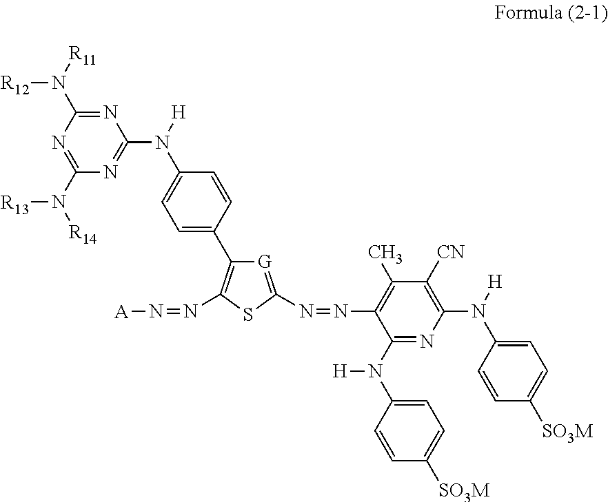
C1=C(C2=C(N=N[A])SC(N=NC3=C(C)C([CN])=C(N([H])C4=CC=C([SO3M])C=C4)N=C3N(C3=CC=C([SO3M])C=C3)[H])=[G]2)C=CC(N([H])C2=NC(N([R14])[R13])=NC(N([R11])[R12])=N2)=C1
